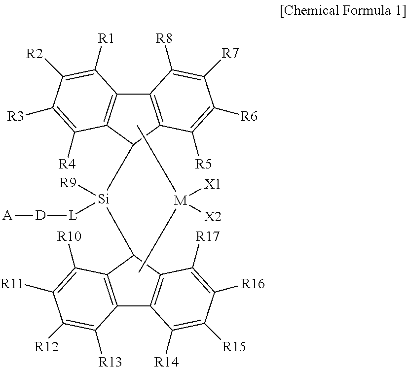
C12=C(C([Si](C3C4=C(C5=C3C([R17])=C([R16])C([R15])=C5[R14])C([R13])=C([R12])C([R11])=C4[R10])([R9])[L][D][A])C3=C1C([R8])=C([R7])C([R6])=C3[R5])C([R4])=C([R3])C([R2])=C2[R1].[M]([X1])([X2])(C)C
